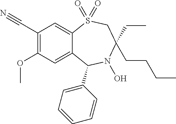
N#CC1=C(OC)C=C2C(=C1)S(=O)(=O)CC(CCCC)(CC)N(O)C2C1=CC=CC=C1
